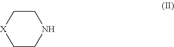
C1C[X]CCN1
